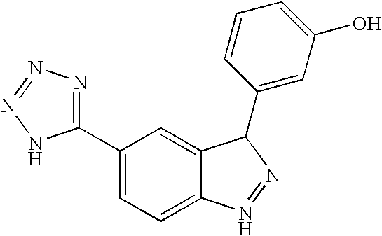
C1=C(C2=NN=NN2)C=C2C(=C1)N=NC2C1=CC(O)=CC=C1
